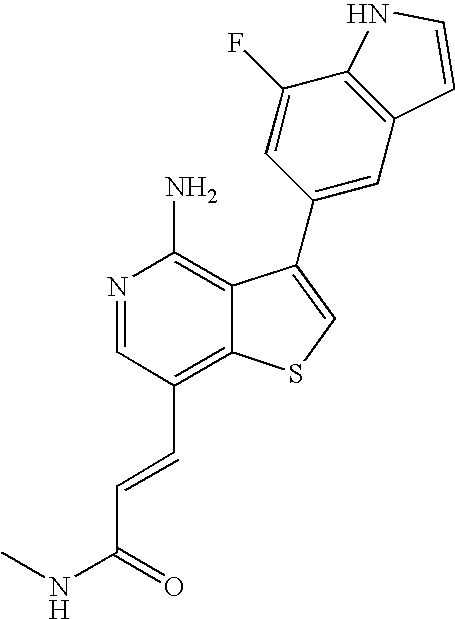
C12=C(N)N=CC(C=CC(NC)=O)=C1SC=C2C1=CC2=C(C(F)=C1)NC=C2
